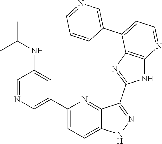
C1(C2=CN=CC(NC(C)C)=C2)=CC=C2C(=N1)C(C1=NC3=C(N1)N=CC=C3C1=CN=CC=C1)=NN2
